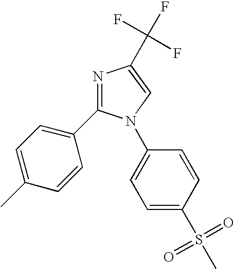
C1=C(C(F)(F)F)N=C(C2=CC=C(C)C=C2)N1C1=CC=C(S(C)(=O)=O)C=C1
